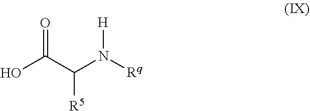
OC(C(N([Rq])[H])[R5])=O
